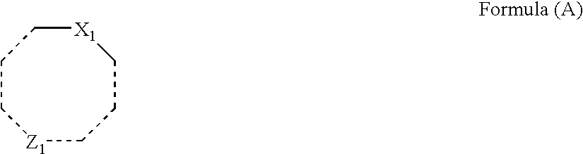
[Z1]1CCC[X1]CCC1
